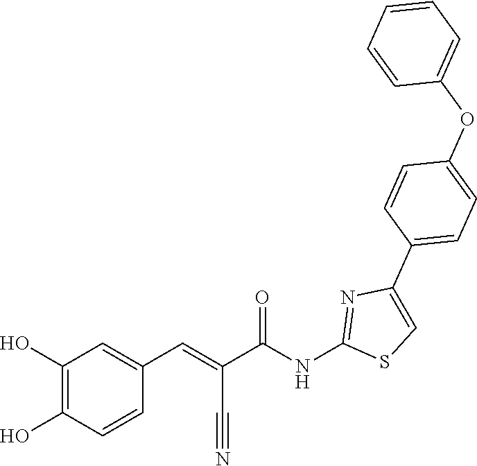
C1=CC(C2=CSC(NC(C(=CC3=CC(O)=C(O)C=C3)C#N)=O)=N2)=CC=C1OC1=CC=CC=C1
